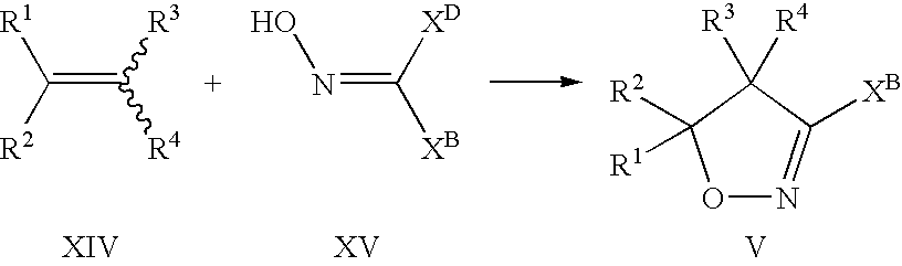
C(=C([R3])[R4])([R2])[R1].N(=C([XD])[XB])O.O1N=C([XB])C([R3])([R4])C1([R2])[R1].[V]
